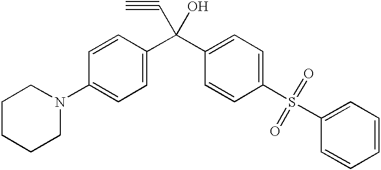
C1(N2CCCCC2)=CC=C(C(C2=CC=C(S(C3=CC=CC=C3)(=O)=O)C=C2)(C#C)O)C=C1
